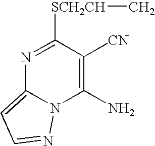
N1=C([SCH2CH]C)C([CN])=C(N)N2C1=CC=N2
